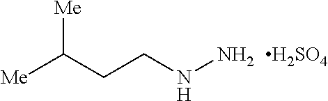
[Me]C(CCNN)[Me].[H2SO4]
